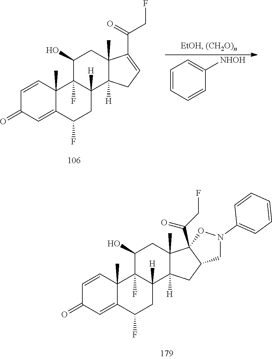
C1=CC2(C)C(=CC1=O)C(F)CC1([H])C2(F)C(O)CC2(C)C1([H])CC=C2C(=O)CF.C1=CC=CC([NHOH])=C1.C1=CC2(C)C(=CC1=O)C(F)CC1([H])C2(F)C(O)CC2(C)C1([H])CC1C2(C(CF)=O)ON(C2=CC=CC=C2)C1
